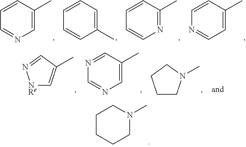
C1CCCN(C)C1.C1=CC(C)=CN=C1.C1=CC=C(C)C=C1.C1=CC(C)=NC=C1.C1=CC(C)=CC=N1.[NRe]1C=C(C)C=N1.N1=CC(C)=CN=C1.C1CN(C)CC1
